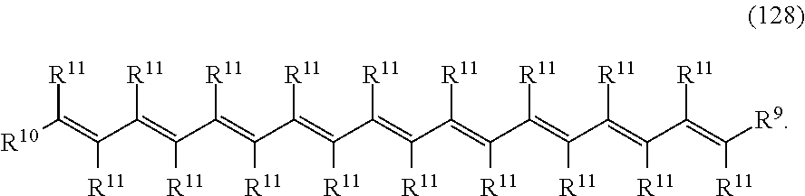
[R10]C(=C(C(=C(C(=C(C(=C(C(=C(C(=C(C(=C(C(=C(C(=C([R9])[R11])[R11])[R11])[R11])[R11])[R11])[R11])[R11])[R11])[R11])[R11])[R11])[R11])[R11])[R11])[R11])[R11])[R11]
